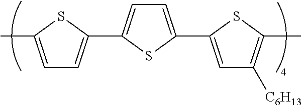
C1=C(C)SC(C2=CC=C(C3=CC([C6H13])=C(C)S3)S2)=C1
